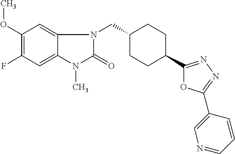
C1(OC)=C(F)C=C2C(=C1)N(CC1CCC(C3=NN=C(C4=CN=CC=C4)O3)CC1)C(=O)N2C
